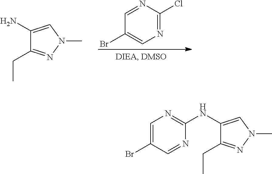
C1=NC(Cl)=NC=C1Br.C1(N)=CN(C)N=C1CC.C1=C(Br)C=NC(NC2=CN(C)N=C2CC)=N1
